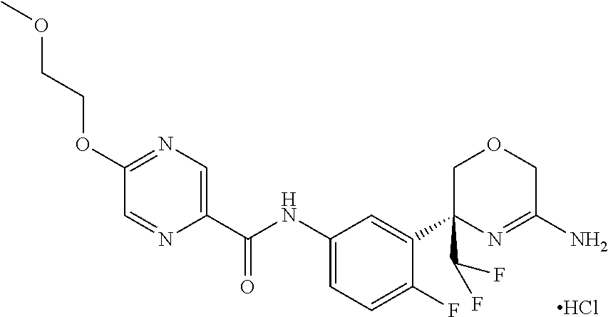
Cl.C1=NC(C(NC2=CC=C(F)C(C3(C(F)F)COCC(N)=N3)=C2)=O)=CN=C1OCCOC
